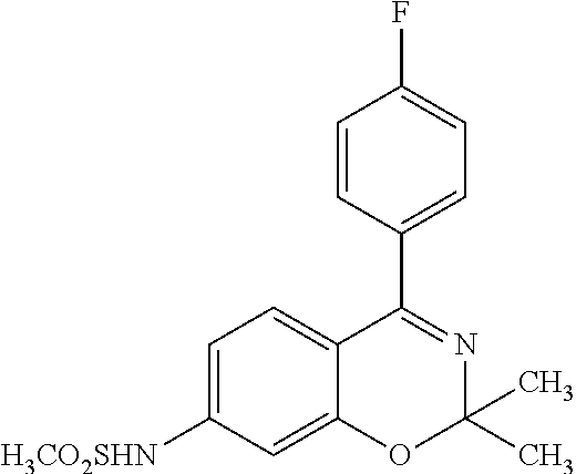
C1=C([H3CO2SHN])C=C2C(=C1)C(C1=CC=C(F)C=C1)=NC(C)(C)O2
